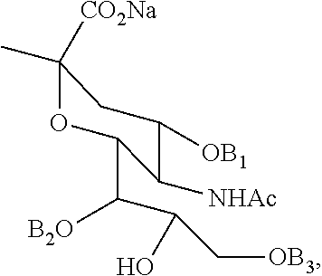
C1([CO2Na])(C)OC(C(C(C[OB3])O)[B2O])C([NHAc])C([OB1])C1
